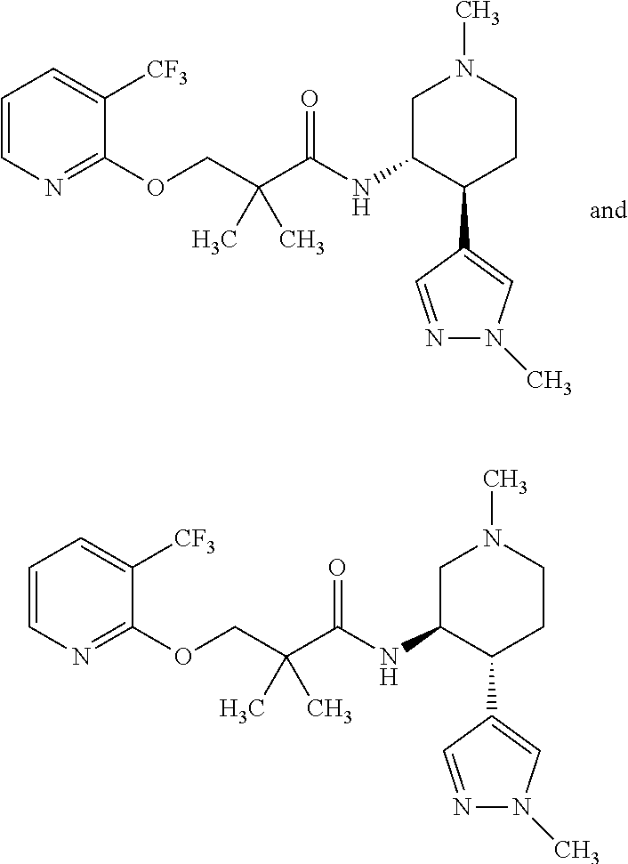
C1C(NC(C(COC2=NC=CC=C2[CF3])(C)C)=O)C(C2=CN(C)N=C2)CCN1C.C1C(NC(C(COC2=NC=CC=C2[CF3])(C)C)=O)C(C2=CN(C)N=C2)CCN1C
